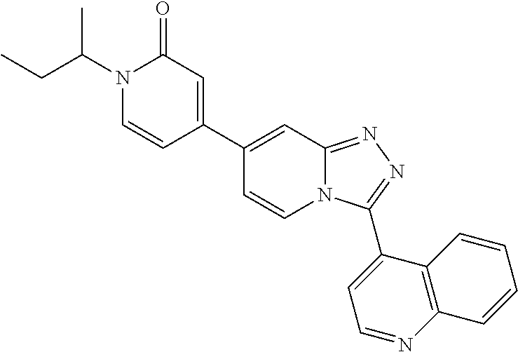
C1(C2=CC(=O)N(C(CC)C)C=C2)=CC2=NN=C(C3=CC=NC4=C3C=CC=C4)N2C=C1
